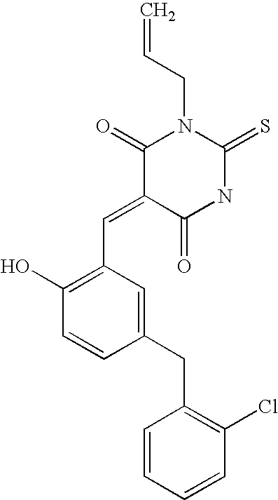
C=CCN1C(=O)C(=CC2=C(O)C=CC(CC3=C(Cl)C=CC=C3)=C2)C(=O)NC1=S
